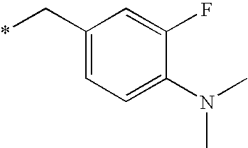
C1(C*)=CC=C(N(C)C)C(F)=C1
